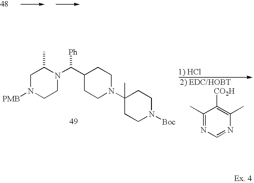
C1N([PMB])CCN(C(C2CCN(C3(C)CCN([Boc])CC3)CC2)[Ph])C1C.[1) HCl].[2) EDC/HOBT].C1(C)=NC=NC(C)=C1[CO2H]
